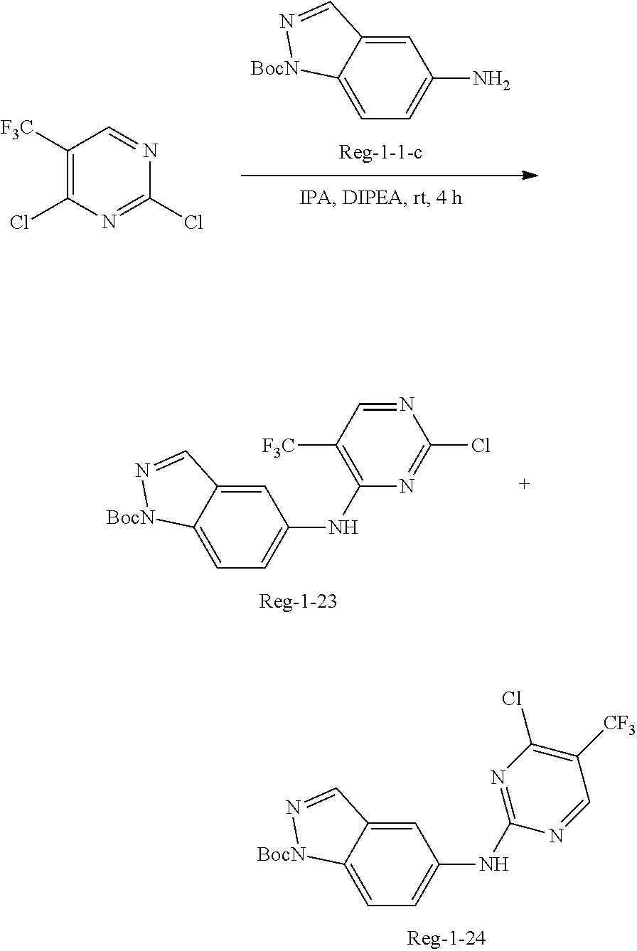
C1=C2C(=CC=C1NC1=NC(Cl)=C([CF3])C=N1)[BocN]N=C2.C1=C2C(=CC=C1NC1=C([F3C])C=NC(Cl)=N1)[BocN]N=C2.C1=C2C(=CC=C1N)[BocN]N=C2.C1([F3C])=C(Cl)N=C(Cl)N=C1
